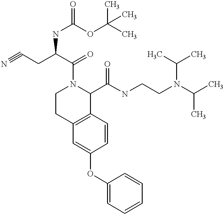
O(C1=CC2=C(C=C1)C(C(NCCN(C(C)C)C(C)C)=O)N(C(=O)C(NC(=O)OC(C)(C)C)CC#N)CC2)C1=CC=CC=C1
